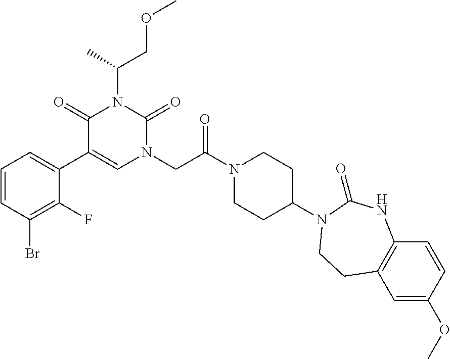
C1=CC(Br)=C(F)C(C2=CN(CC(N3CCC(N4C(=O)NC5=C(C=C(OC)C=C5)CC4)CC3)=O)C(=O)N(C(C)COC)C2=O)=C1
